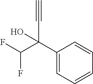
C(O)(C#C)(C1=CC=CC=C1)C(F)F
